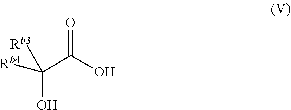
C(C(O)=O)([Rb4])(O)[Rb3]
